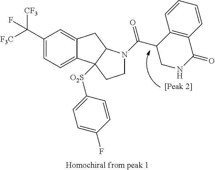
C(C1=CC=C2C(=C1)CC1C2([O2S]C2=CC=C(F)C=C2)CCN1C(C1C2=C(C(=O)NC1)C=CC=C2)=O)([F3C])([CF3])F
